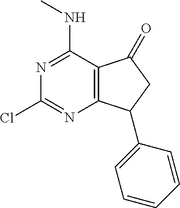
C12=C(C(NC)=NC(Cl)=N1)C(=O)CC2C1=CC=CC=C1
